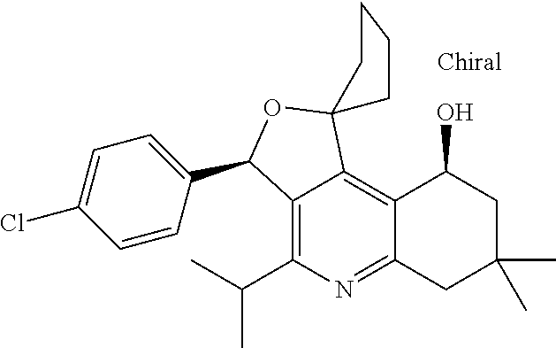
C12=C(C(C)C)N=C3C(=C1C1(OC2C2=CC=C(Cl)C=C2)CCCC1)C(O)CC(C)(C)C3
